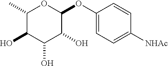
C1(C)C(O)C(O)C(O)C(OC2=CC=C([NHAc])C=C2)O1
